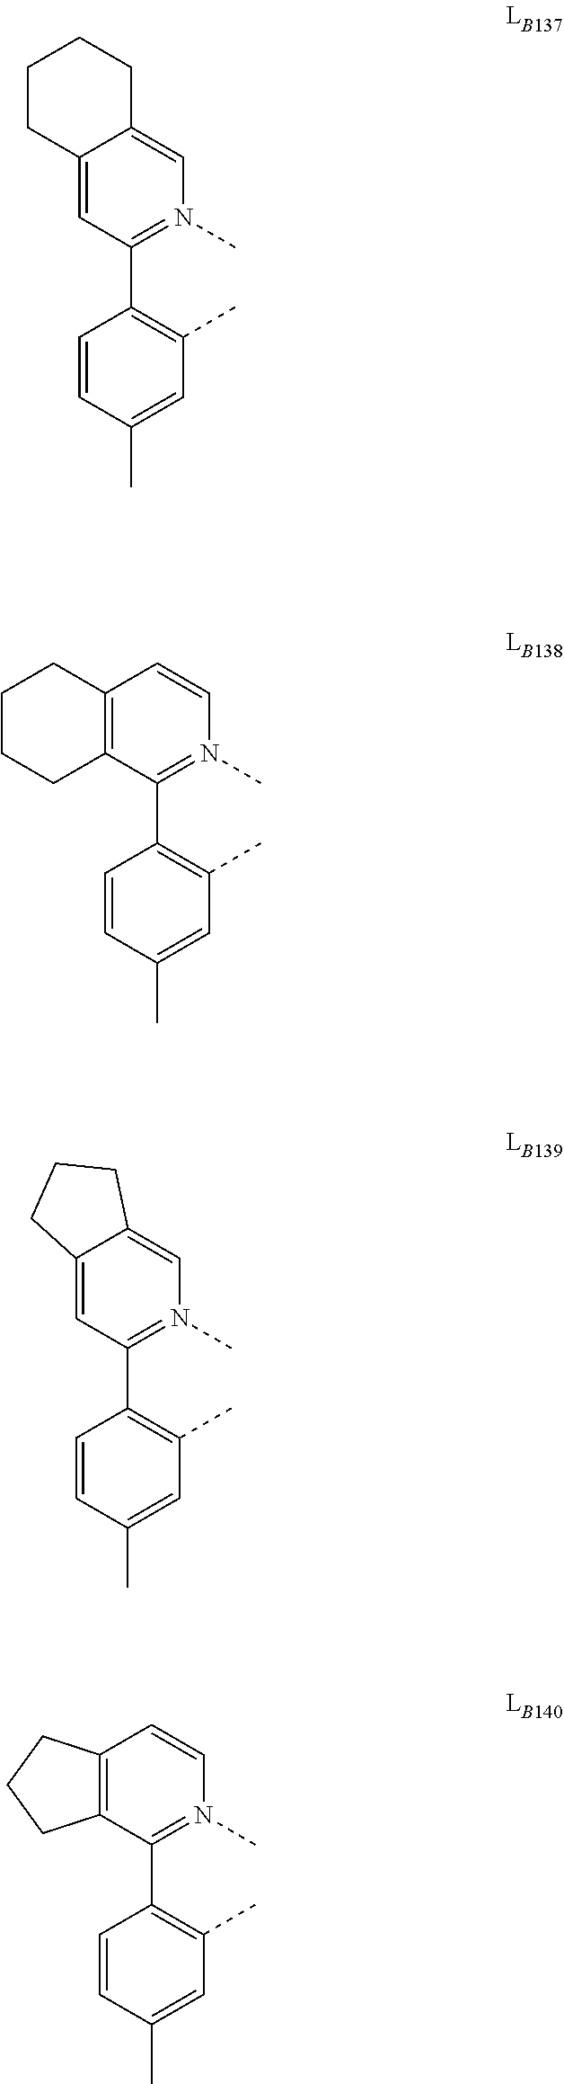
C1=C2C(=CN(C)=C1C1=C(C)C=C(C)C=C1)CCCC2.C12=C(C=CN(C)=C1C1=C(C)C=C(C)C=C1)CCCC2.C1=C2C(=CN(C)=C1C1=C(C)C=C(C)C=C1)CCC2.C12=C(C=CN(C)=C1C1=C(C)C=C(C)C=C1)CCC2
